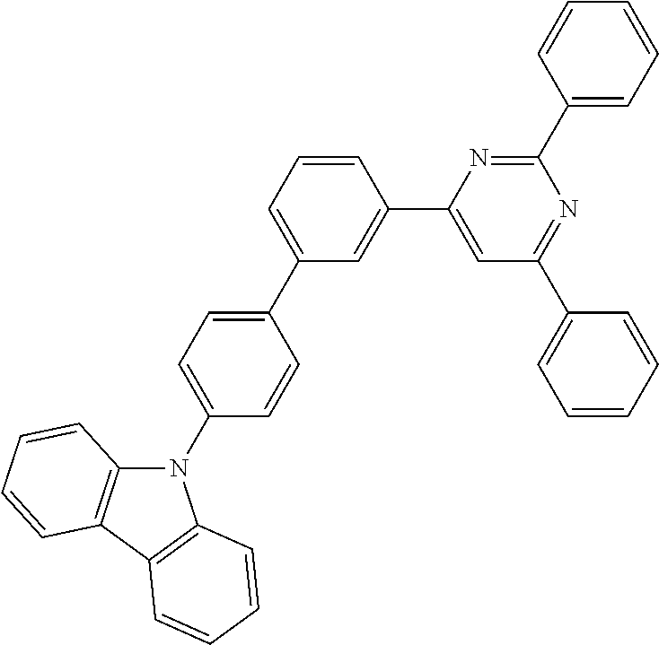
C1=C(C2=CC=C(N3C4=C(C5=C3C=CC=C5)C=CC=C4)C=C2)C=C(C2=CC(C3=CC=CC=C3)=NC(C3=CC=CC=C3)=N2)C=C1
